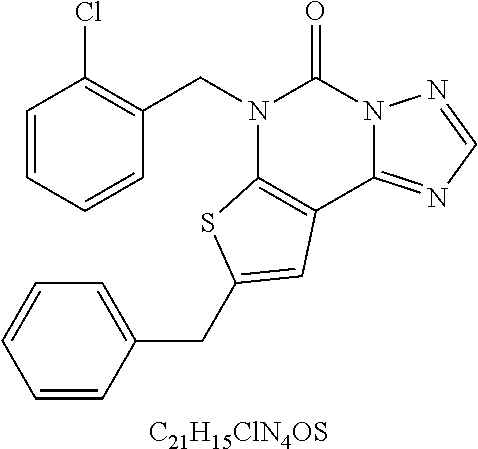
C1=CC=CC(CN2C3=C(C4=NC=NN4C2=O)C=C(CC2=CC=CC=C2)S3)=C1Cl.[C21H15ClN4OS]
